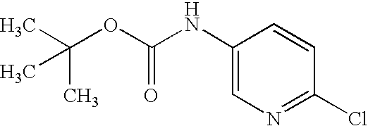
CC(OC(NC1=CN=C(Cl)C=C1)=O)(C)C
